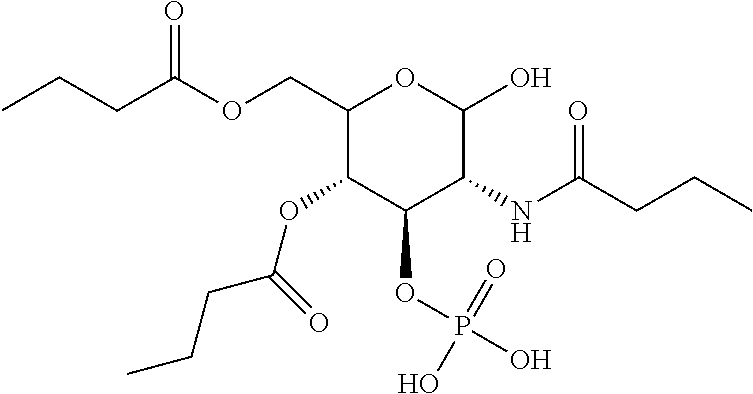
O(CC1C(OC(CCC)=O)C(OP(O)(=O)O)C(NC(CCC)=O)C(O)O1)C(=O)CCC
